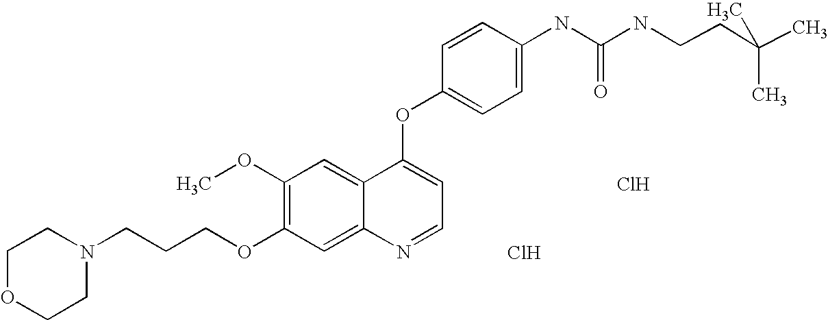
C1=CC(OC2=CC=NC3=CC(OCCCN4CCOCC4)=C(OC)C=C23)=CC=C1NC(=O)NCCC(C)(C)C.Cl.Cl
